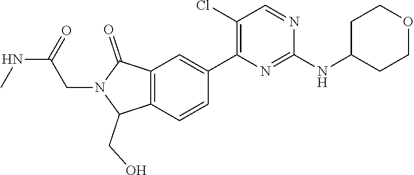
N1=CC(Cl)=C(C2=CC3=C(C(CO)N(CC(NC)=O)C3=O)C=C2)N=C1NC1CCOCC1
